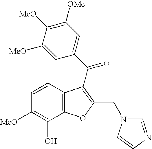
C1=C([MeO])C([MeO])=C([OMe])C=C1C(=O)C1=C(CN2C=NC=C2)OC2=C1C=CC([MeO])=C2O
